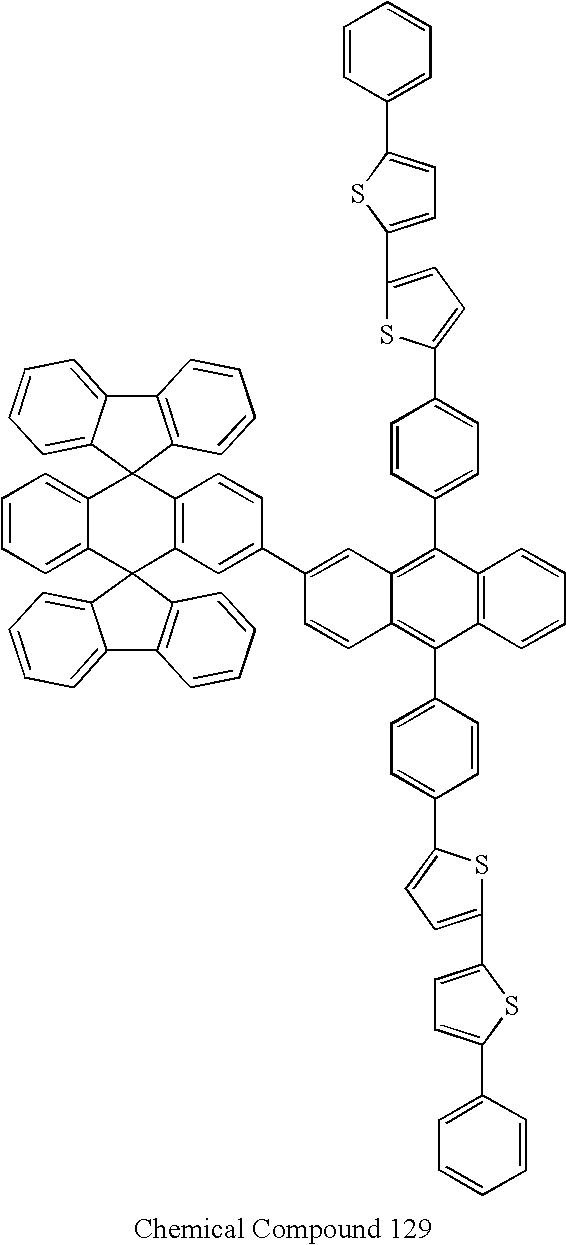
C12=CC=CC=C1C1(C3=C(C=CC(C4=CC5=C(C6=CC=C(C7=CC=C(C8=CC=C(C9=CC=CC=C9)S8)S7)C=C6)C6=C(C(C7=CC=C(C8=CC=C(C9=CC=C(C%10=CC=CC=C%10)S9)S8)C=C7)=C5C=C4)C=CC=C6)=C3)C23C2=CC=CC=C2C2=C3C=CC=C2)C2=C(C3=CC=CC=C31)C=CC=C2
